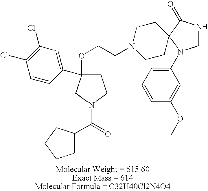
C1C(OCCN2CCC3(CC2)C(=O)NCN3C2=CC=CC(OC)=C2)(C2=CC(Cl)=C(Cl)C=C2)CN(C(=O)C2CCCC2)C1
